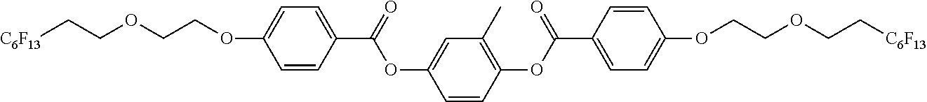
O(C1=CC=C(C(=O)OC2=CC(C)=C(OC(C3=CC=C(OCCOCC[C6F13])C=C3)=O)C=C2)C=C1)CCOCC[C6F13]
